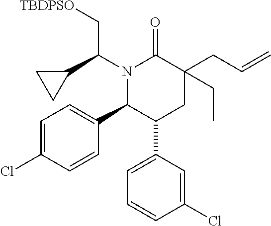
N1(C(C2CC2)C[TBDPSO])C(C2=CC=C(Cl)C=C2)C(C2=CC=CC(Cl)=C2)CC(CC=C)(CC)C1=O
